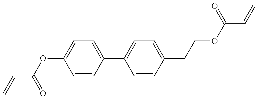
C(=C)C(OC1=CC=C(C2=CC=C(CCOC(=O)C=C)C=C2)C=C1)=O
